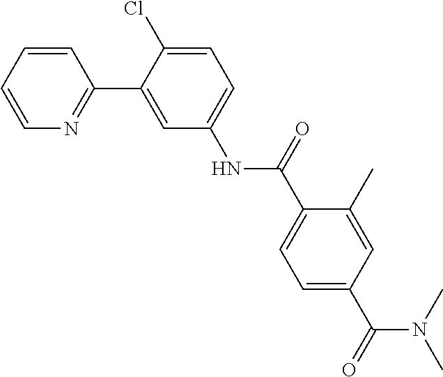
C1=CC=CN=C1C1=CC(NC(C2=CC=C(C(=O)N(C)C)C=C2C)=O)=CC=C1Cl
